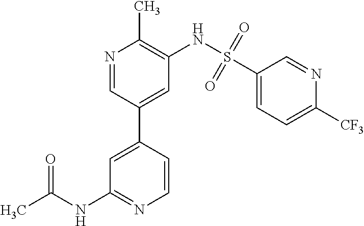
C1=C(C2=CC(NS(C3=CC=C([CF3])N=C3)(=O)=O)=C(C)N=C2)C=CN=C1NC(C)=O
